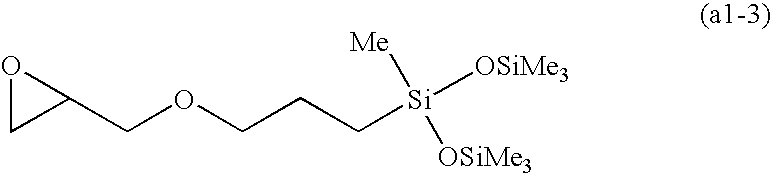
[Si](CCCOCC1OC1)([OSiMe3])([Me])[OSiMe3]
